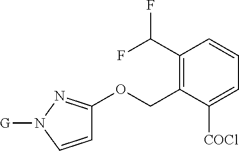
C1(C(F)F)=C(COC2=NN([G])C=C2)C([COCl])=CC=C1
